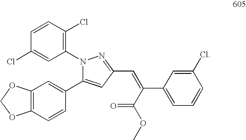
N1(C2=C(Cl)C=CC(Cl)=C2)C(C2=CC3=C(C=C2)OCO3)=CC(C=C(C2=CC=CC(Cl)=C2)C(=O)OC)=N1
